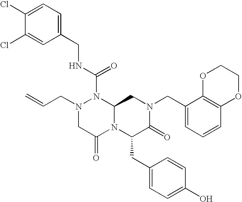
N1(C(NCC2=CC=C(Cl)C(Cl)=C2)=O)N(CC=C)CC(=O)N2C1CN(CC1=CC=CC3=C1OCCO3)C(=O)C2CC1=CC=C(O)C=C1
